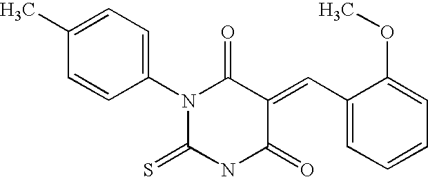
S=C1NC(=O)C(=CC2=CC=CC=C2OC)C(=O)N1C1=CC=C(C)C=C1
